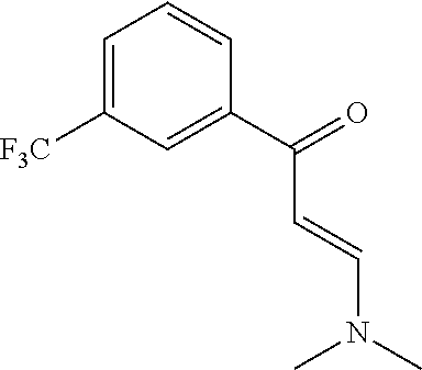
C1=C([F3C])C=C(C(C=CN(C)C)=O)C=C1
